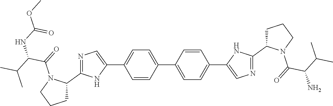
C1=CC(C2=CC=C(C3=CN=C(C4CCCN4C(C(N)C(C)C)=O)N3)C=C2)=CC=C1C1=CN=C(C2CCCN2C(C(NC(=O)OC)C(C)C)=O)N1
